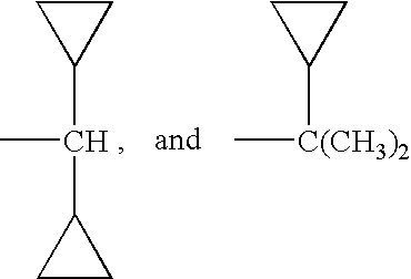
C1CC1C(C)C1CC1.C1CC1[C(CH3)2]C
